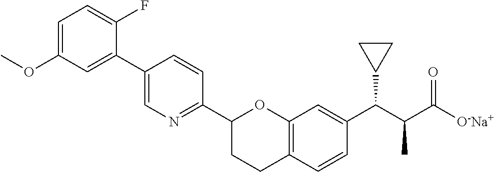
C1=C(OC)C=C(C2=CN=C(C3CCC4=C(O3)C=C(C(C(C([O-Na+])=O)C)C3CC3)C=C4)C=C2)C(F)=C1
